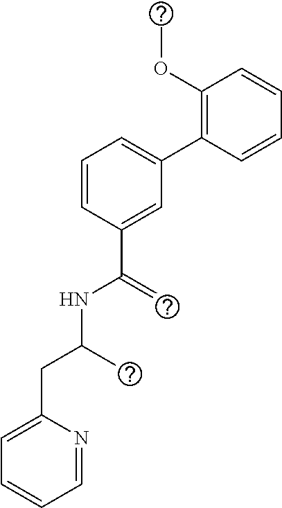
C1=C(CC(C)NC(=C)C2=CC(C3=C(OC)C=CC=C3)=CC=C2)N=CC=C1
